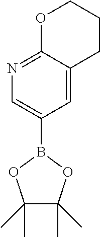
C1(B2OC(C)(C)C(C)(C)O2)=CN=C2C(=C1)CCCO2
